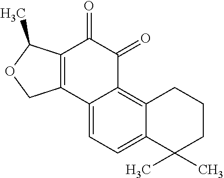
C12=C3C(=CC=C1C(C)(C)CCC2)C1=C(C(=O)C3=O)C(C)OC1
